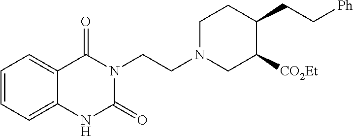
C1=CC=C2C(=C1)C(=O)N(CCN1CC([CO2Et])C(CC[Ph])CC1)C(=O)N2
